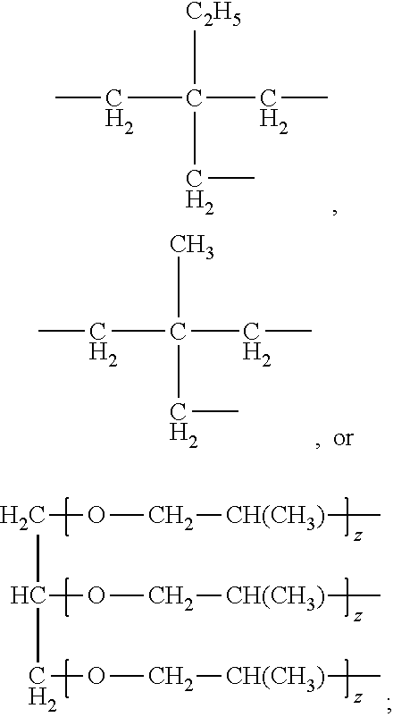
C(CC)(CC)([C2H5])CC.C(CC)(CC)(C)CC.C(OC[CH(CH3)]C)C(COC[CH(CH3)]C)OC[CH(CH3)]C
